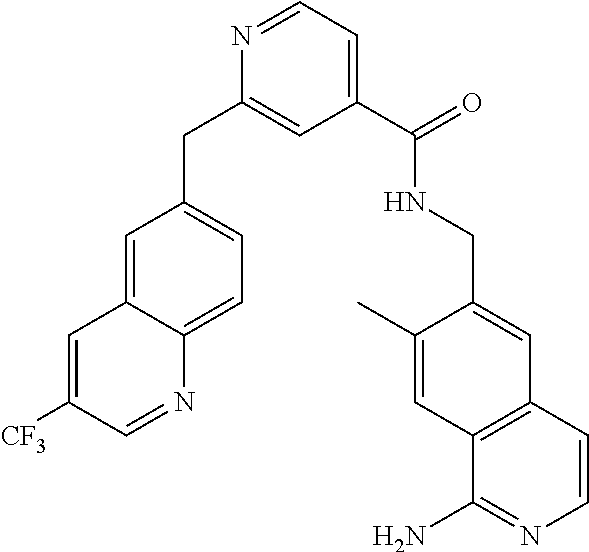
C1=C2C(=CC=C1CC1=CC(C(NCC3=CC4=C(C=C3C)C(N)=NC=C4)=O)=CC=N1)N=CC([CF3])=C2
